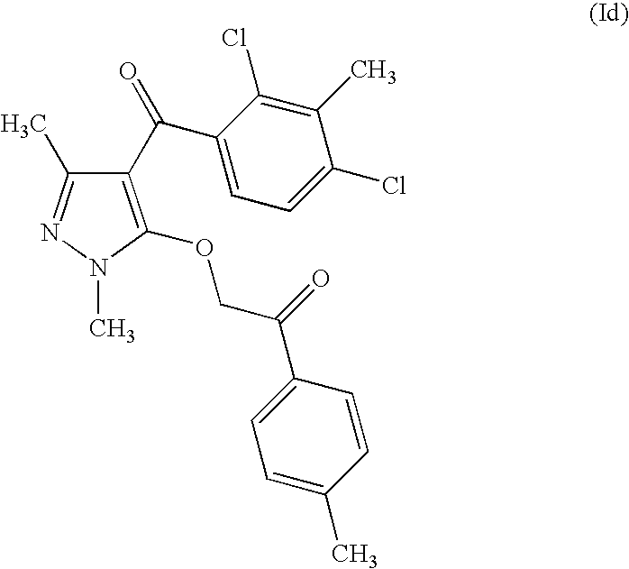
C1(C(=O)C2=CC=C(Cl)C(C)=C2Cl)=C(OCC(C2=CC=C(C)C=C2)=O)N(C)N=C1C
